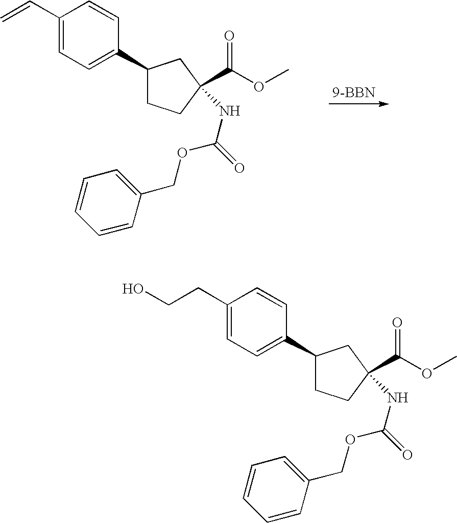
C1(C=C)=CC=C(C2CCC(C(OC)=O)(NC(=O)OCC3=CC=CC=C3)C2)C=C1.[9-BBN].C1(CCO)=CC=C(C2CCC(C(OC)=O)(NC(=O)OCC3=CC=CC=C3)C2)C=C1
